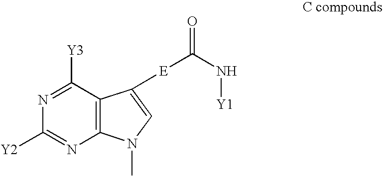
N1=C([Y2])N=C([Y3])C2=C1N(C)C=C2[E]C(N[Y1])=O
